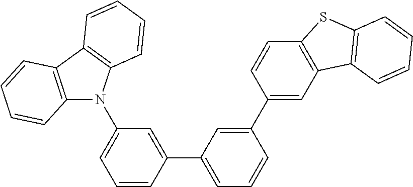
C1=CC(C2=CC=CC(C3=CC4=C(C=C3)SC3=C4C=CC=C3)=C2)=CC(N2C3=C(C4=C2C=CC=C4)C=CC=C3)=C1
